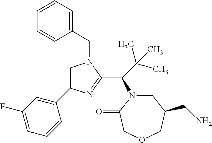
C1(CN2C=C(C3=CC(F)=CC=C3)N=C2C(C(C)(C)C)N2CC(CN)COCC2=O)=CC=CC=C1
